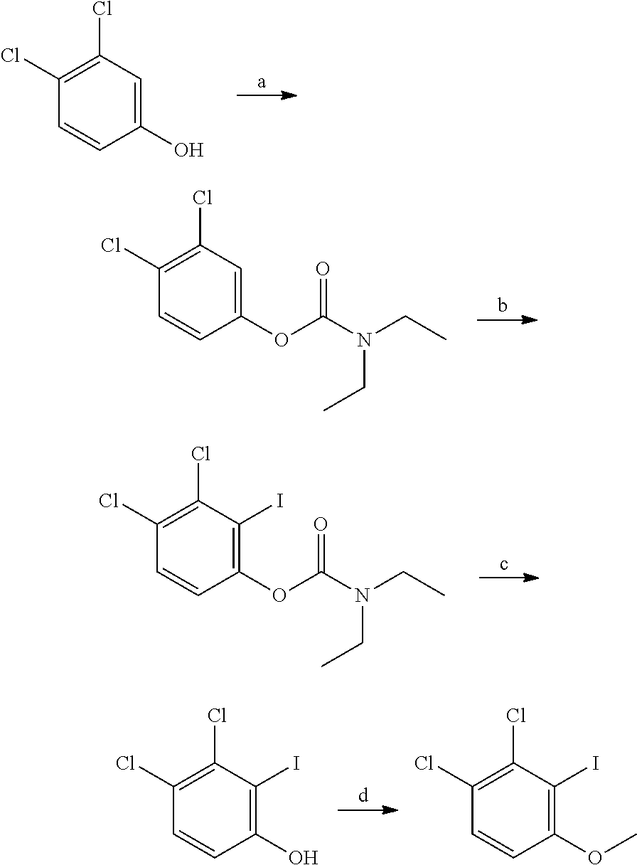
C1(O)=CC(Cl)=C(Cl)C=C1.C1(OC(N(CC)CC)=O)=CC(Cl)=C(Cl)C=C1.C1(OC(N(CC)CC)=O)=C(I)C(Cl)=C(Cl)C=C1.C1(O)=C(I)C(Cl)=C(Cl)C=C1.C1(OC)=C(I)C(Cl)=C(Cl)C=C1
